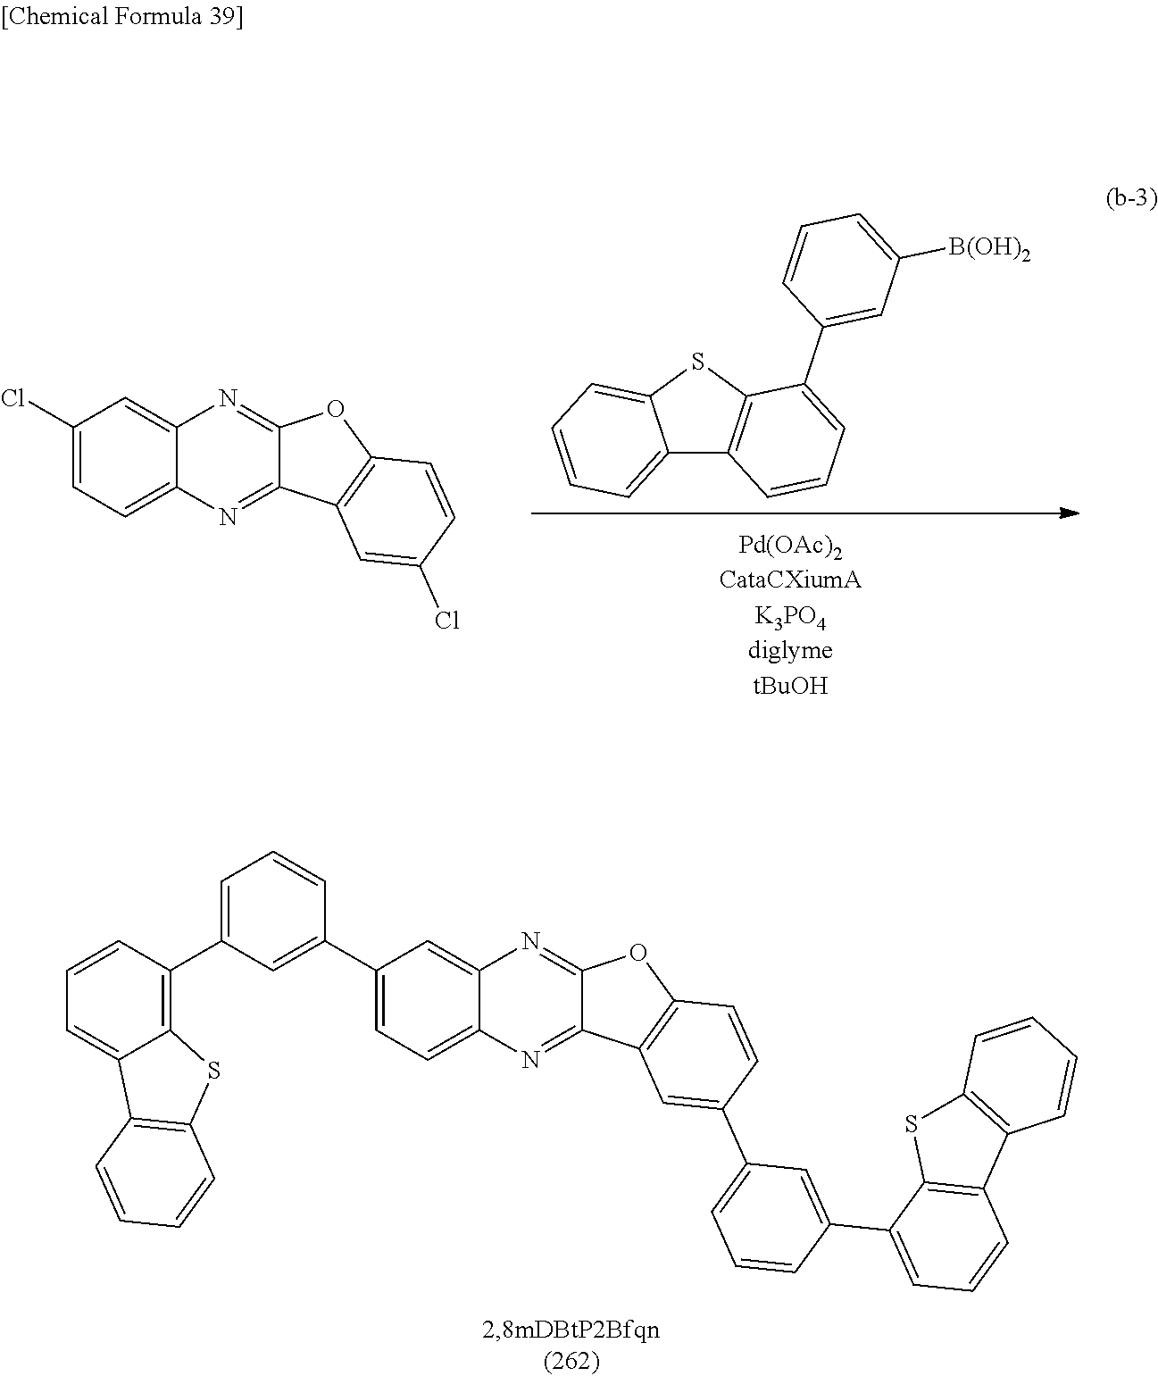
C1(Cl)=CC=C2C(=C1)N=C1C(=N2)C2=C(O1)C=CC(Cl)=C2.C12=CC=CC=C1SC1=C2C=CC=C1C1=CC([B(OH)2])=CC=C1.C1(C2=CC(C3=C4C(=CC=C3)C3=C(S4)C=CC=C3)=CC=C2)=CC=C2C(=C1)N=C1C(=N2)C2=C(O1)C=CC(C1=CC=CC(C3=CC=CC4=C3SC3=C4C=CC=C3)=C1)=C2
